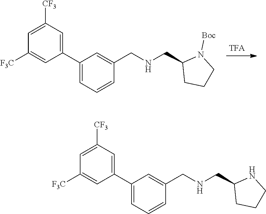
C1=C([CF3])C=C(C2=CC=CC(CNCC3CCCN3[Boc])=C2)C=C1[F3C].C1=C([CF3])C=C(C2=CC=CC(CNCC3CCCN3)=C2)C=C1[F3C]
